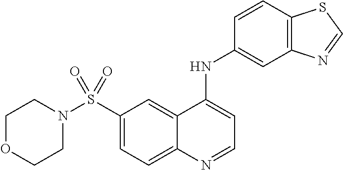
N1(S(C2=CC=C3C(=C2)C(NC2=CC4=C(C=C2)SC=N4)=CC=N3)(=O)=O)CCOCC1
